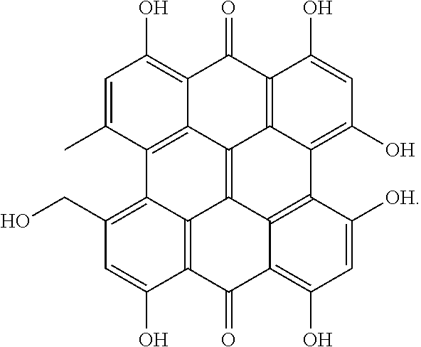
C12=C3C(=C(CO)C=C1O)C1=C4C5=C3C3=C(C([OH])=CC(O)=C3C2=O)C2=C(O)C=C(O)C(=C52)C(=O)C4=C(O)C=C1C
